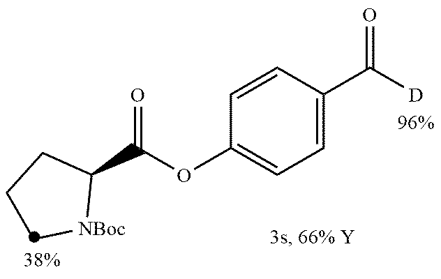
C1(OC(C2CCC[NBoc]2)=O)=CC=C(C([D])=O)C=C1
